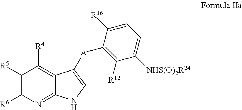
C1([R5])=C([R6])N=C2C(=C1[R4])C([A]C1=C([R12])C([NHS(O)2R24])=CC=C1[R16])=CN2
